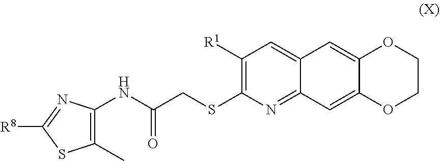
C1([R1])=C(SCC(NC2=C(C)SC([R8])=N2)=O)N=C2C(=C1)C=C1C(=C2)OCCO1
